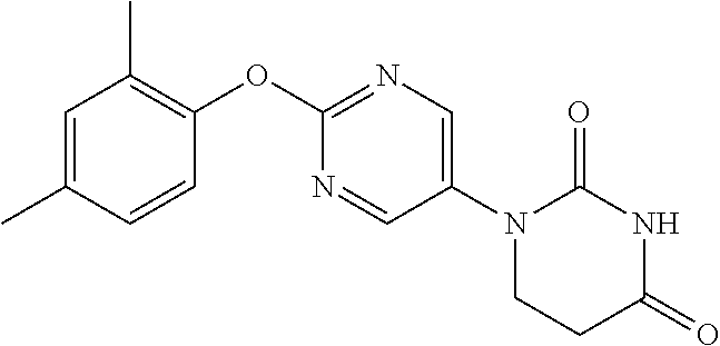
C1(OC2=NC=C(N3CCC(=O)NC3=O)C=N2)=C(C)C=C(C)C=C1
